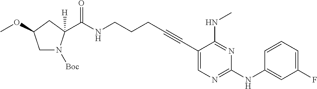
N(CCCC#CC1=CN=C(NC2=CC(F)=CC=C2)N=C1NC)C(=O)C1([H])N([Boc])CC(OC)C1
